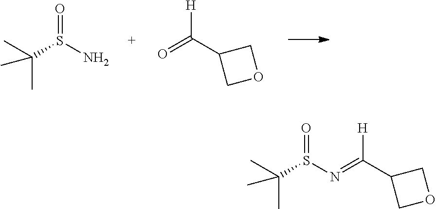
C(S(N)=O)(C)(C)C.O=C(C1COC1)[H].N(=C(C1COC1)[H])S(C(C)(C)C)=O
